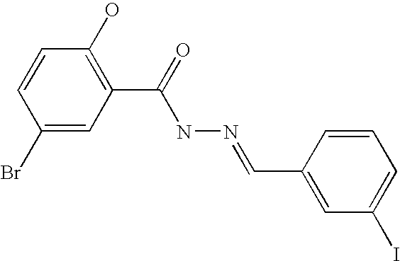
C1(Br)=CC(C(NN=CC2=CC(I)=CC=C2)=O)=C(O)C=C1
